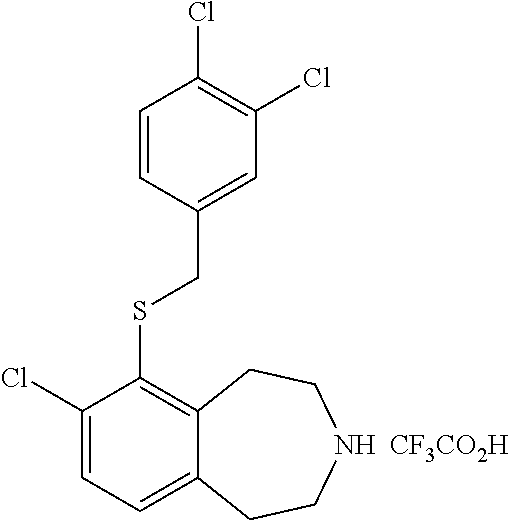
C1(Cl)=CC=C2C(=C1SCC1=CC(Cl)=C(Cl)C=C1)CCNCC2.[CF3CO2H]
